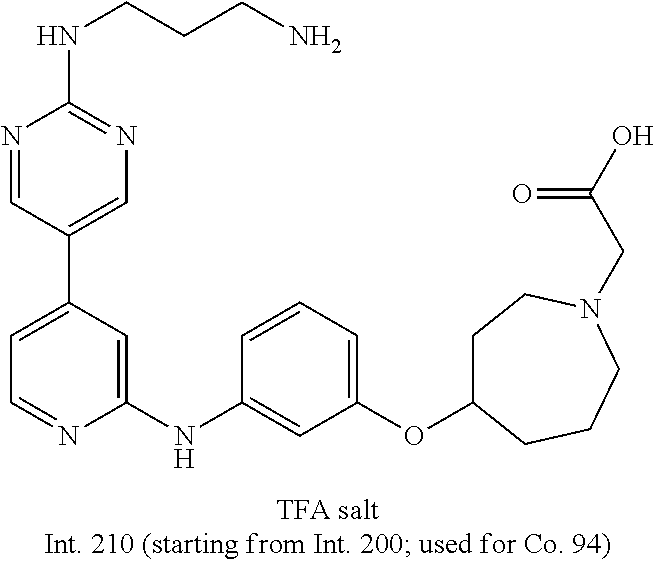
C1=C(C2=CN=C(NCCCN)N=C2)C=C(NC2=CC(OC3CCN(CC(O)=O)CCC3)=CC=C2)N=C1
